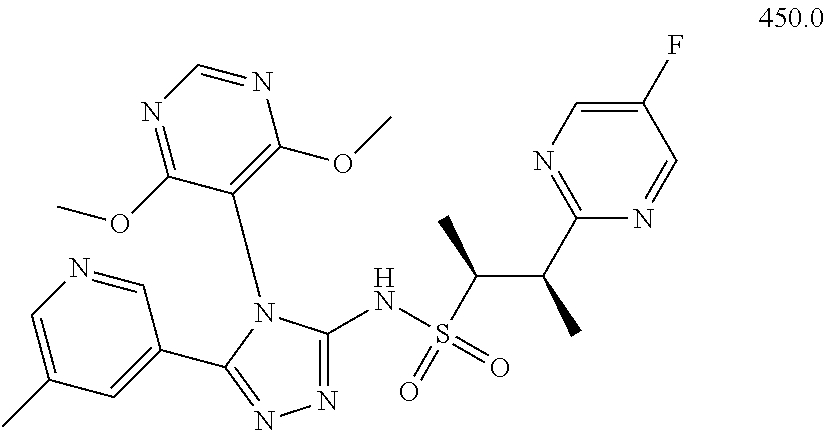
C1(C)=CN=CC(C2=NN=C(NS(=O)(=O)C(C(C3=NC=C(F)C=N3)C)C)N2C2=C(OC)N=CN=C2OC)=C1
